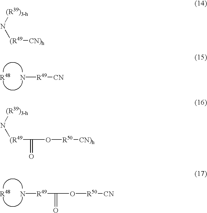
N[R49][CN].[R48].N[R49]C(=O)O[R50][CN].[R48].N([(R39)3-h])[(R49][CN)h].N([(R39)3-h])[(R49]C(=O)O[R50][CN)h]
